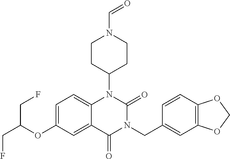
C1=C(OC(CF)CF)C=C2C(=C1)N(C1CCN(C=O)CC1)C(=O)N(CC1=CC3=C(C=C1)OCO3)C2=O
